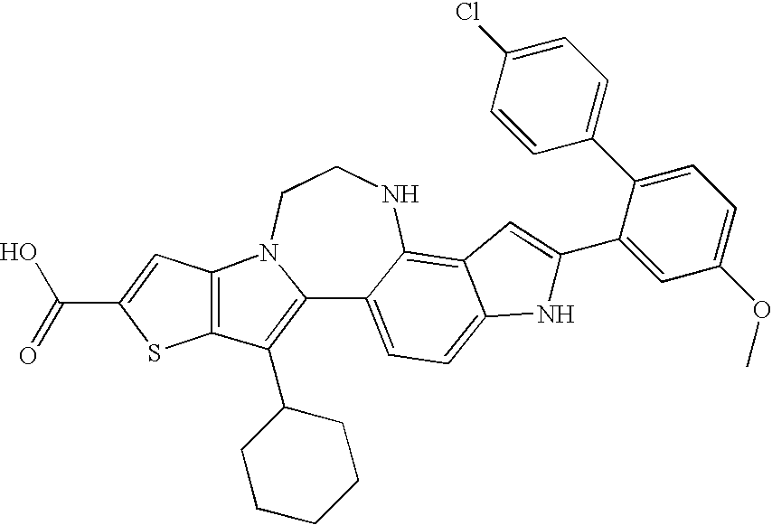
C12=C(C3CCCCC3)C3=C(N1CCNC1=C4C(=CC=C21)NC(C1=CC(OC)=CC=C1C1=CC=C(Cl)C=C1)=C4)C=C(C(O)=O)S3
